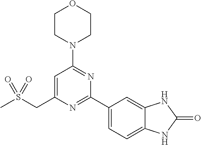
C1=C(CS(C)(=O)=O)N=C(C2=CC=C3C(=C2)NC(=O)N3)N=C1N1CCOCC1
